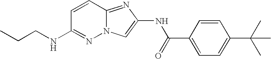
C1=CC2=NC(NC(C3=CC=C(C(C)(C)C)C=C3)=O)=CN2N=C1NCCC
